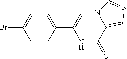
C1=CC(C2=CN3C(=CN=C3)C(=O)N2)=CC=C1Br
